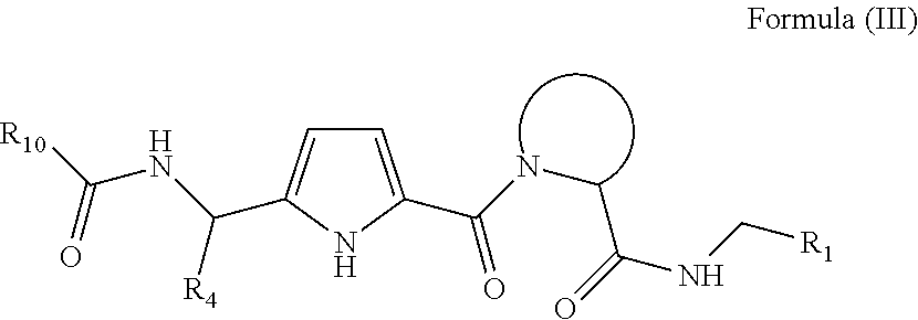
C1=C(C(NCC(NC[R1])=O)=O)NC(C(NC([R10])=O)[R4])=C1
